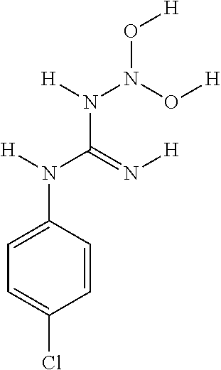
C1=C(N(C(N([H])N(O[H])O[H])=N[H])[H])C=CC(Cl)=C1
